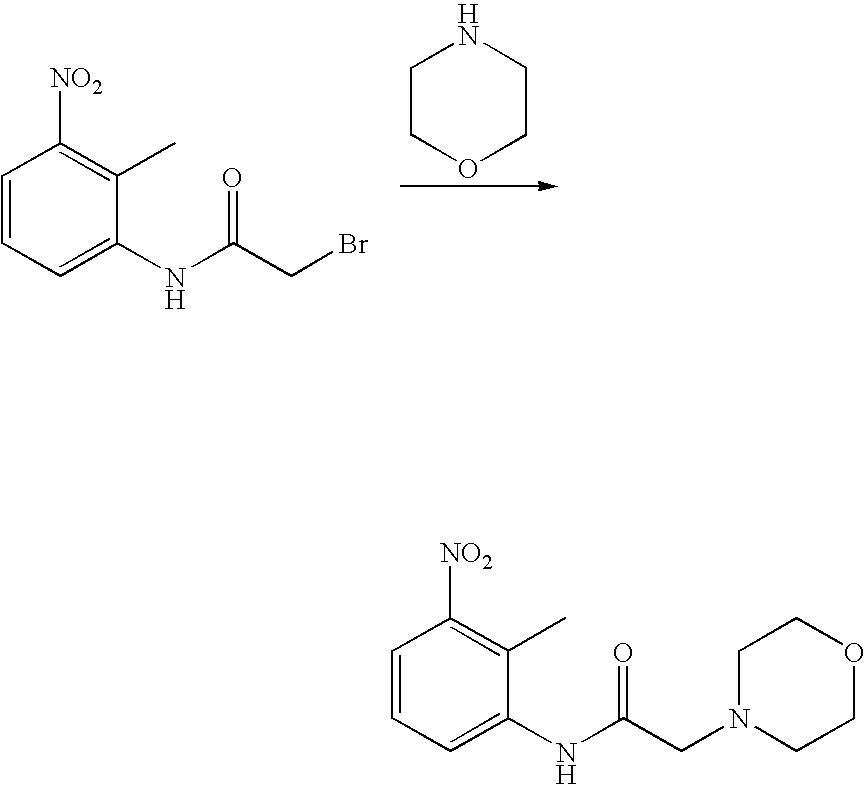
C1OCCNC1.C1=CC=C(NC(CBr)=O)C(C)=C1[NO2].C1=CC=C(NC(CN2CCOCC2)=O)C(C)=C1[NO2]
